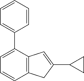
C1=CC=CC(C2=CC=CC3=C2C=C(C2CC2)C3)=C1
